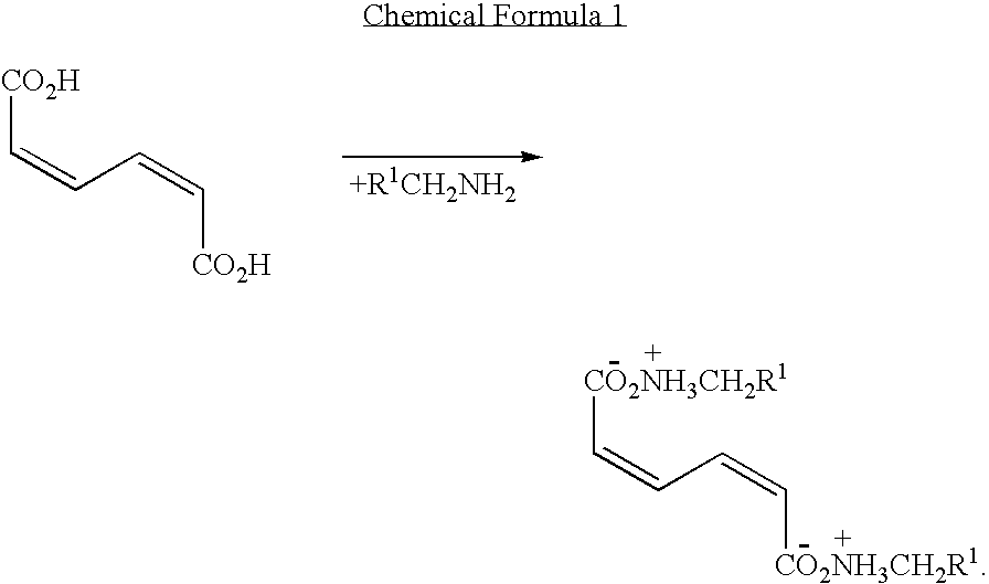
C(=CC=C[CO2H])[CO2H].C(=CC=C[CO2NH3CH2R1])[CO2NH3CH2R1]
